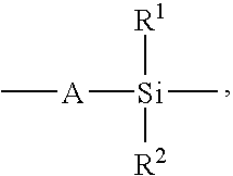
C[A][Si]([R1])([R2])C
